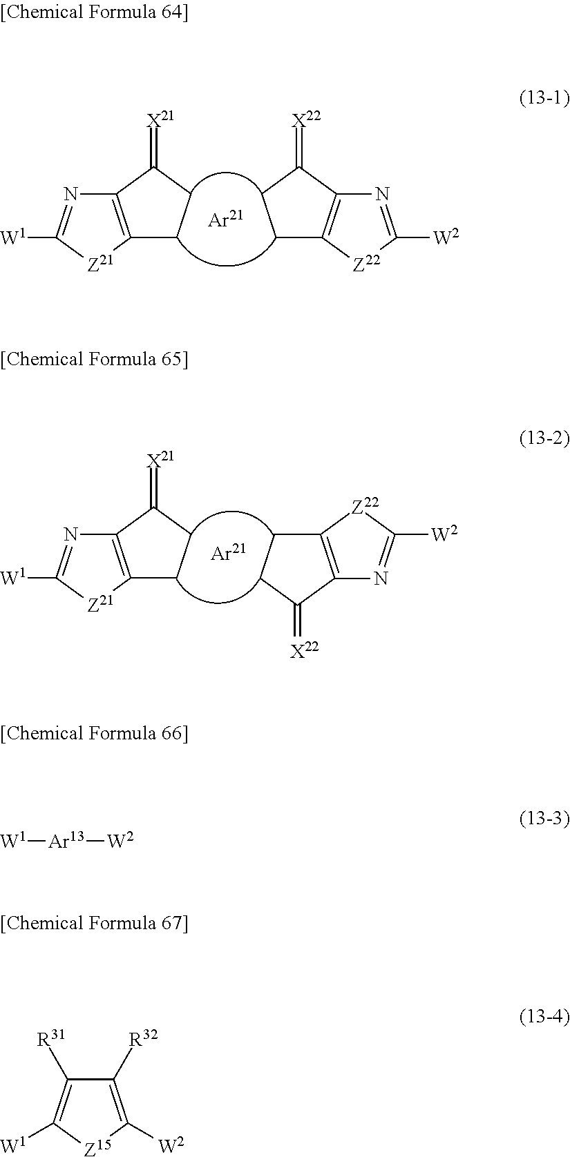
C1CC(=[X22])C2=C1[Z22]C([W2])=N2.C1C(=[X21])C2=C(C1)[Z21]C([W1])=N2.C1CC(=[X22])C2=C1[Z22]C([W2])=N2.C1C(=[X21])C2=C(C1)[Z21]C([W1])=N2.[W1][Ar13][W2].C1([R32])=C([W2])[Z15]C([W1])=C1[R31]
